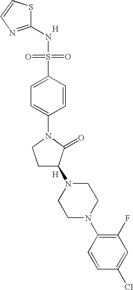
[H].S1C(NS(=O)(=O)C2=CC=C(N3CCC(N4CCN(C5=C(F)C=C(Cl)C=C5)CC4)C3=O)C=C2)=NC=C1.[H]
